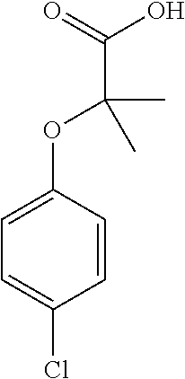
C(C(C)(OC1=CC=C(Cl)C=C1)C)(O)=O
